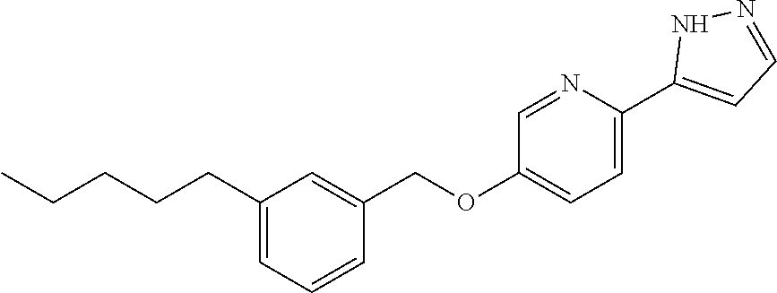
C1=NC(C2=CC=NN2)=CC=C1OCC1=CC(CCCCC)=CC=C1
